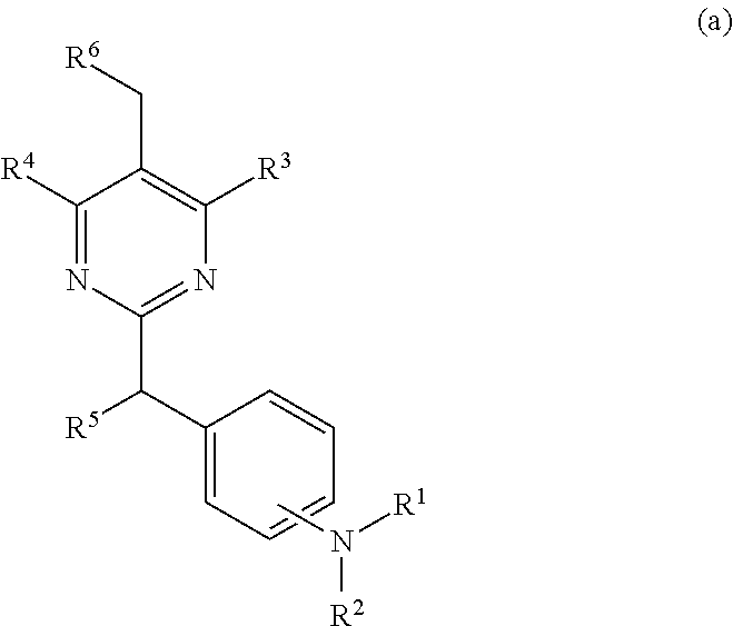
C1([R4])=NC(C([R5])C2=CC=CC=C2)=NC([R3])=C1C[R6].CN([R1])[R2]
